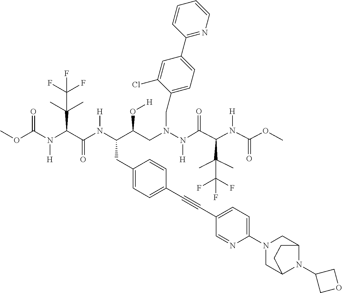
C(C(F)(F)F)(C)(C(C(=O)N(N(CC(C(CC1=CC=C(C#CC2=CC=C(N3CC4N(C5COC5)C(C3)CC4)N=C2)C=C1)N(C(C(C(C)(C)C(F)(F)F)N(C(OC)=O)[H])=O)[H])O[H])CC1=CC=C(C2=NC=CC=C2)C=C1Cl)[H])N(C(=O)OC)[H])C
